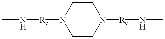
N1([Rc]NC)CCN([Rc]NC)CC1
